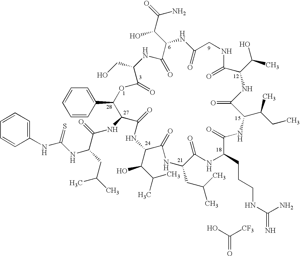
C1=C(C2OC(=O)C(CO)NC(=O)C(C(C(=O)N)O)NC(=O)CNC(=O)C(C(O)C)NC(=O)C(C(C)CC)NC(=O)C(CCCNC(=N)N)NC(=O)C(CC(C)C)NC(=O)C(C(C(C)C)O)NC(=O)C2NC(C(CC(C)C)NC(NC2=CC=CC=C2)=S)=O)C=CC=C1.OC([CF3])=O
